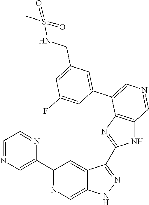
C1(C2=CN=CC=N2)=NC=C2C(=C1)C(C1=NC3=C(N1)C=NC=C3C1=CC(CNS(C)(=O)=O)=CC(F)=C1)=NN2
